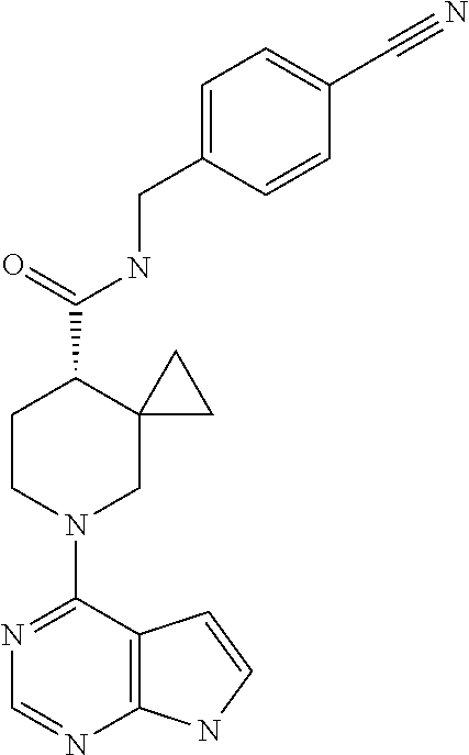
N1=C(N2CC3(C(C(=O)NCC4=CC=C(C#N)C=C4)CC2)CC3)C2=C(N=C1)NC=C2
